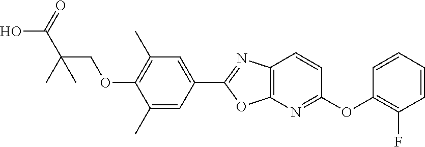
C1=C(C2=NC3=C(O2)N=C(OC2=C(F)C=CC=C2)C=C3)C=C(C)C(OCC(C(O)=O)(C)C)=C1C
